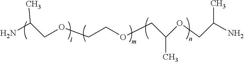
NC(COCCOCC(OCC(N)C)C)C
